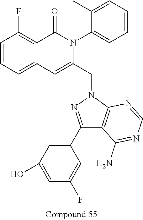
C1=CC=C2C(=C1F)C(=O)N(C1=CC=CC=C1C)C(CN1N=C(C3=CC(O)=CC(F)=C3)C3=C1N=CN=C3N)=C2
